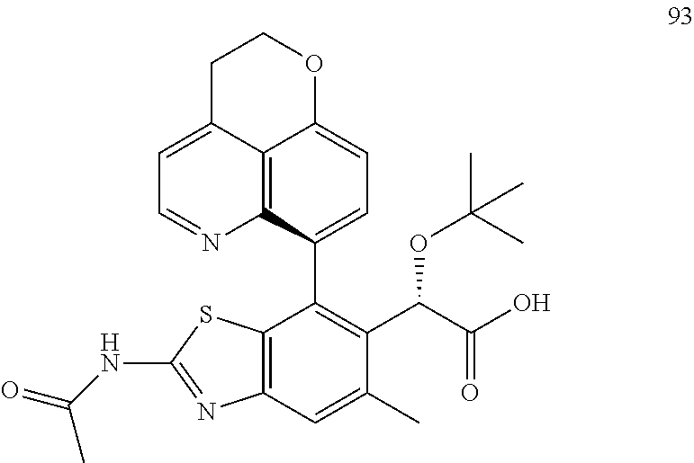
C12=C3C(C4=C(C(C(O)=O)OC(C)(C)C)C(C)=CC5=C4SC(NC(=O)C)=N5)=CC=C1OCCC2=CC=N3
